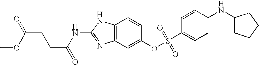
C12=C(C=C(OS(C3=CC=C(NC4CCCC4)C=C3)(=O)=O)C=C1)N=C(NC(=O)CCC(=O)OC)N2
